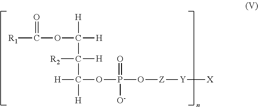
[R1]C(=O)OC([H])([H])C([R2])([H])C([H])([H])OP(=O)([O-])O[Z][Y][X]
